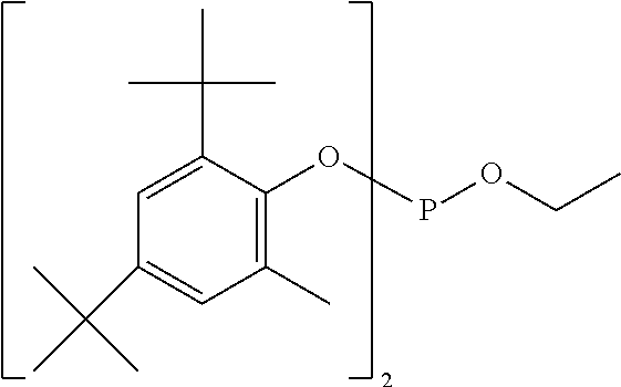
C1=C(C(C)(C)C)C(OPOCC)=C(C)C=C1C(C)(C)C
